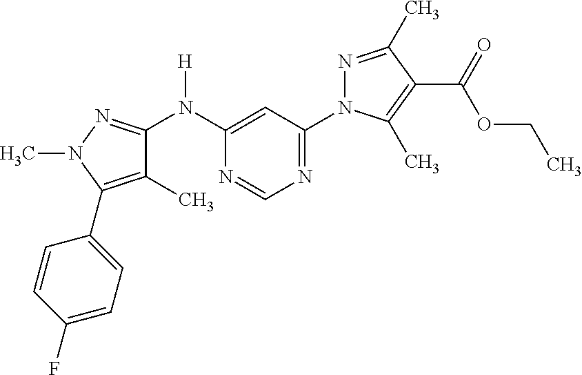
C1(N(C2=NN(C)C(C3=CC=C(F)C=C3)=C2C)[H])=CC(N2N=C(C)C(C(OCC)=O)=C2C)=NC=N1
